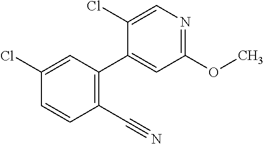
C1(C2=C(C#N)C=CC(Cl)=C2)=CC(OC)=NC=C1Cl
